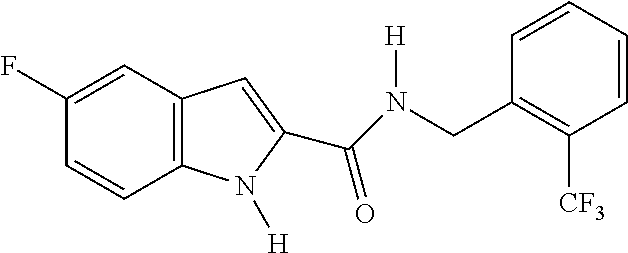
C1(F)=CC2=C(C=C1)N([H])C(C(=O)N([H])CC1=C([CF3])C=CC=C1)=C2
